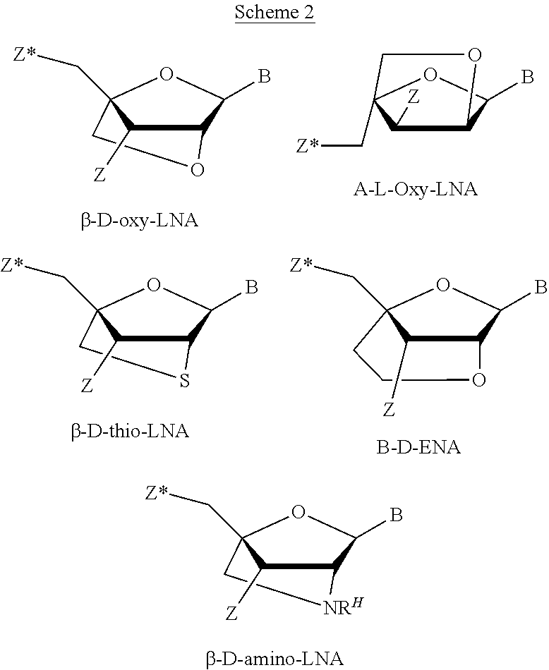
C12C(B)OC(C[Z*])(C1[Z])CO2.C12(C[Z*])OC(B)C(C1[Z])OC2.O1C(B)C2C([Z])C1(C[Z*])CS2.O1C(B)C2OCCC1(C[Z*])C2[Z].O1C(B)C2C([Z])C1(C[Z*])C[NRH]2
